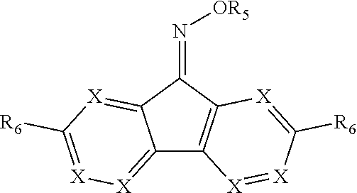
C12=[X][X]=C([R6])[X]=C1C(=N[OR5])C1=C2[X]=[X]C([R6])=[X]1
